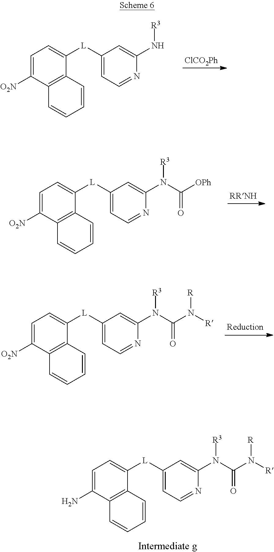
[ClCO2Ph].C1=C([O2N])C2=C(C([L]C3=CC=NC(N[R3])=C3)=C1)C=CC=C2.C1=C([O2N])C2=C(C([L]C3=CC=NC(N([R3])C(=O)[OPh])=C3)=C1)C=CC=C2.C1=C([O2N])C2=C(C([L]C3=CC=NC(N([R3])C(=O)N([R])[R])=C3)=C1)C=CC=C2.C1=C(N)C2=C(C([L]C3=CC=NC(N([R3])C(=O)N([R])[R])=C3)=C1)C=CC=C2
